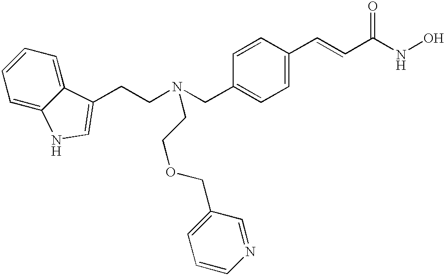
C(N(CC1=CC=C(C=CC(NO)=O)C=C1)CCOCC1=CC=CN=C1)CC1=CNC2=CC=CC=C21
